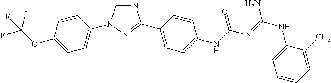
C1=CC(OC(F)(F)F)=CC=C1N1C=NC(C2=CC=C(NC(N=C(NC3=CC=CC=C3C)N)=O)C=C2)=N1
